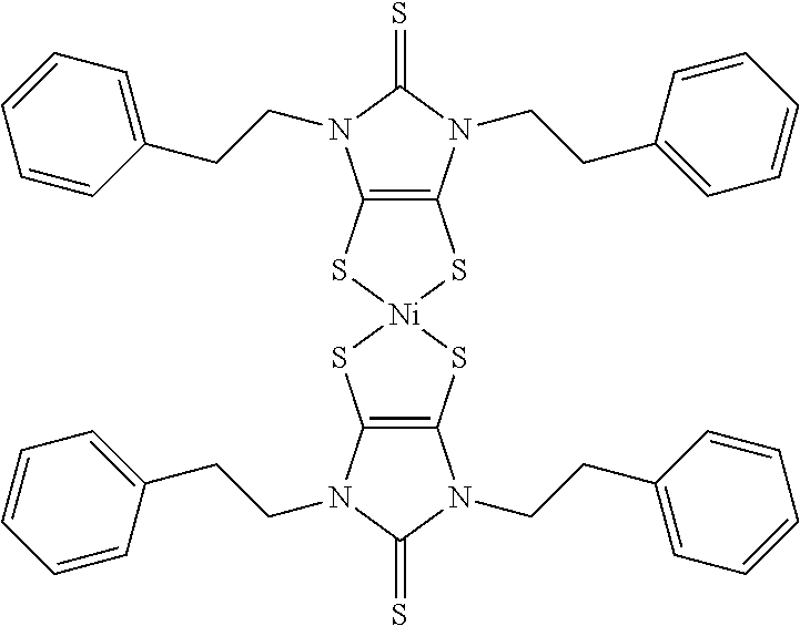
C12=C(N(CCC3=CC=CC=C3)C(=S)N1CCC1=CC=CC=C1)S[Ni]1(S2)SC2=C(S1)N(CCC1=CC=CC=C1)C(=S)N2CCC1=CC=CC=C1
